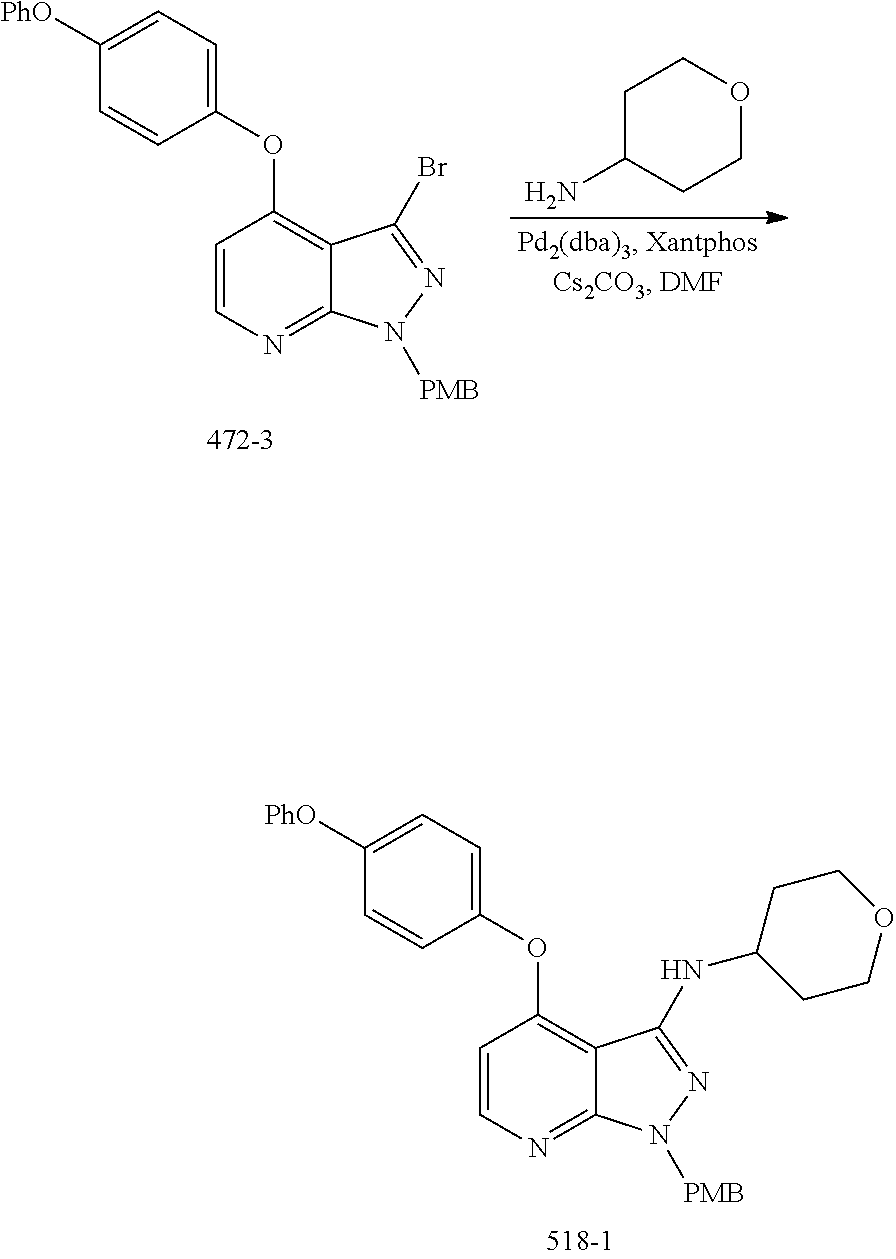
C1(OC2=C3C(=NC=C2)N([PMB])N=C3NC2CCOCC2)=CC=C([PhO])C=C1.C1(OC2=C3C(=NC=C2)N([PMB])N=C3Br)=CC=C([PhO])C=C1.C1C(N)CCOC1
